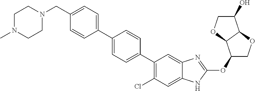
C(C1=CC=C(C2=CC=C(C3=C(Cl)C=C4C(=C3)N=C(OC3COC5C3OCC5O)N4)C=C2)C=C1)N1CCN(C)CC1
